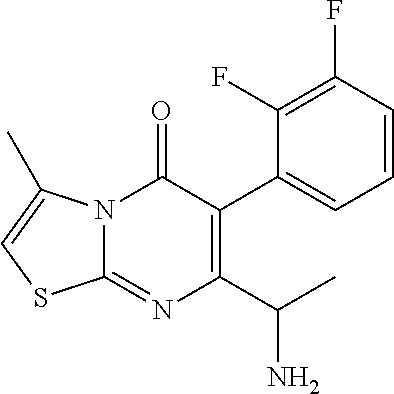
N12C(=NC(C(N)C)=C(C3=CC=CC(F)=C3F)C1=O)SC=C2C
